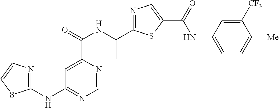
C1=NC(C(=O)NC(C2=NC=C(C(=O)NC3=CC=C([Me])C([CF3])=C3)S2)C)=CC(NC2=NC=CS2)=N1
